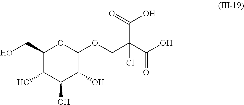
C1(CO)C(O)C(O)C(O)C(OCC(C(O)=O)(C(O)=O)Cl)O1
